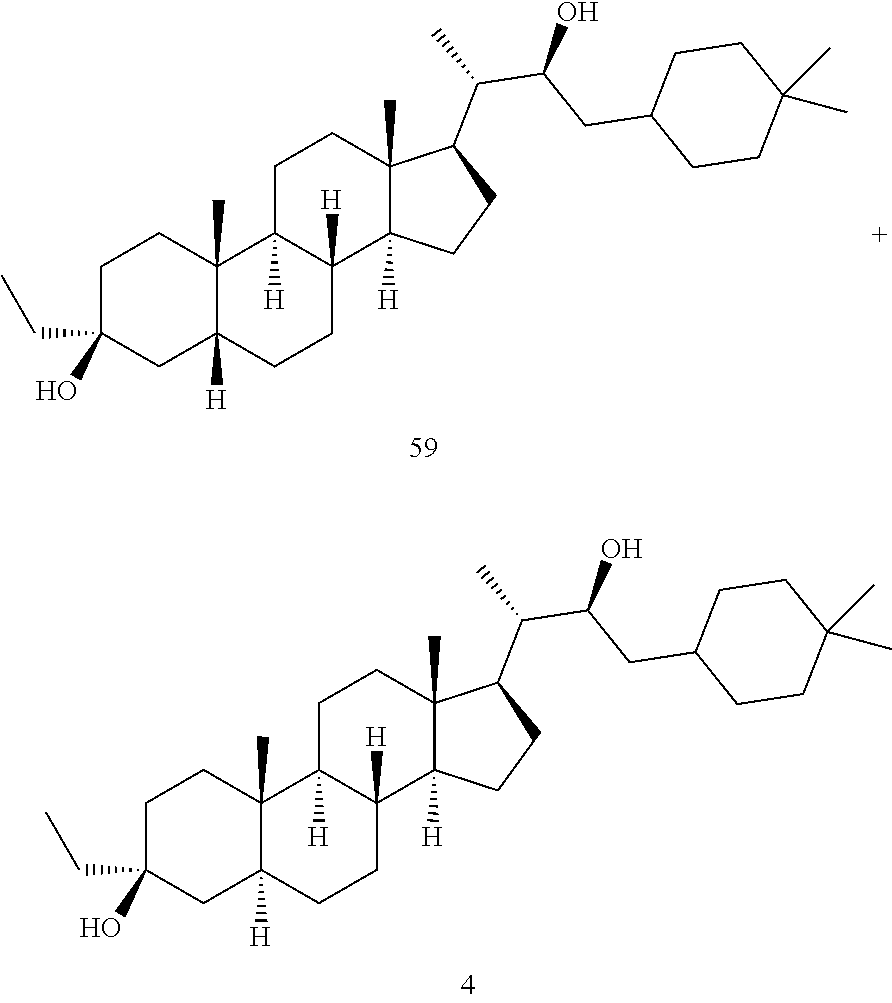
C1CC2([H])CC(CC)(O)CCC2(C)C2([H])C1([H])C1([H])C(C)(CC2)C(C(C)C(CC2CCC(C)(C)CC2)O)CC1.C1CC2([H])CC(CC)(O)CCC2(C)C2([H])C1([H])C1([H])C(C)(CC2)C(C(C)C(CC2CCC(C)(C)CC2)O)CC1
